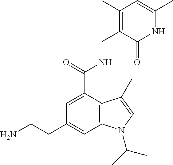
C1=C(C(=O)NCC2=C(C)C=C(C)NC2=O)C2=C(C=C1CCN)N(C(C)C)C=C2C
